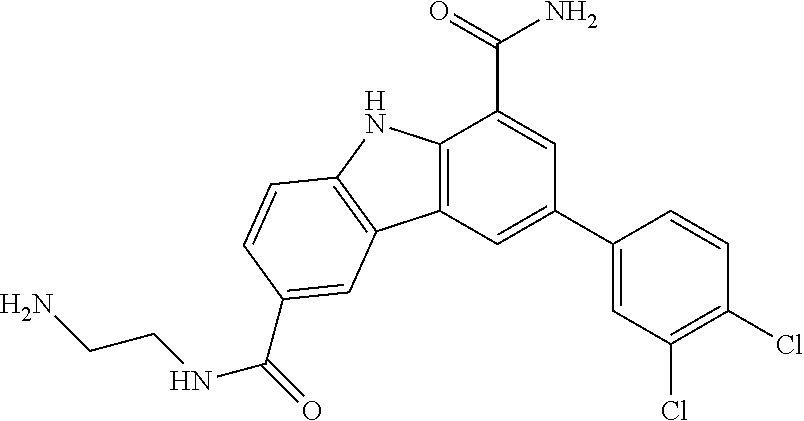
C12=C(C=C(C3=CC(Cl)=C(Cl)C=C3)C=C1C(=O)N)C1=C(N2)C=CC(C(=O)NCCN)=C1
